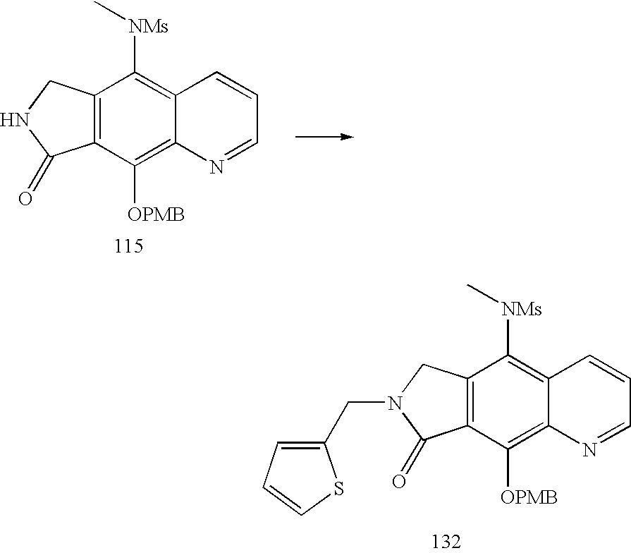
C12=C(C([OPMB])=C3C(=C1[NMs]C)C=CC=N3)C(=O)N(CC1=CC=CS1)C2.C12=C(C([OPMB])=C3C(=C1[NMs]C)C=CC=N3)C(=O)NC2
